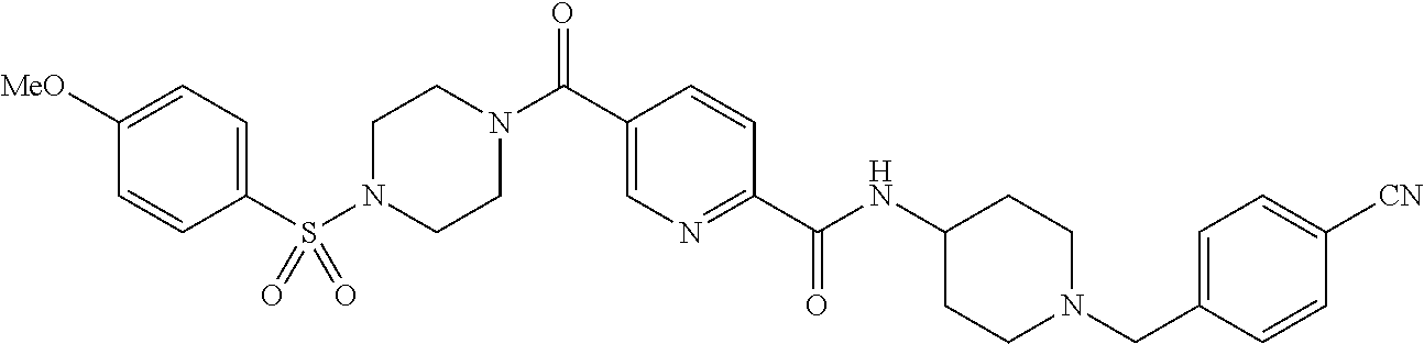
[MeO]C1=CC=C(S(N2CCN(C(C3=CN=C(C(NC4CCN(CC5=CC=C([CN])C=C5)CC4)=O)C=C3)=O)CC2)(=O)=O)C=C1
